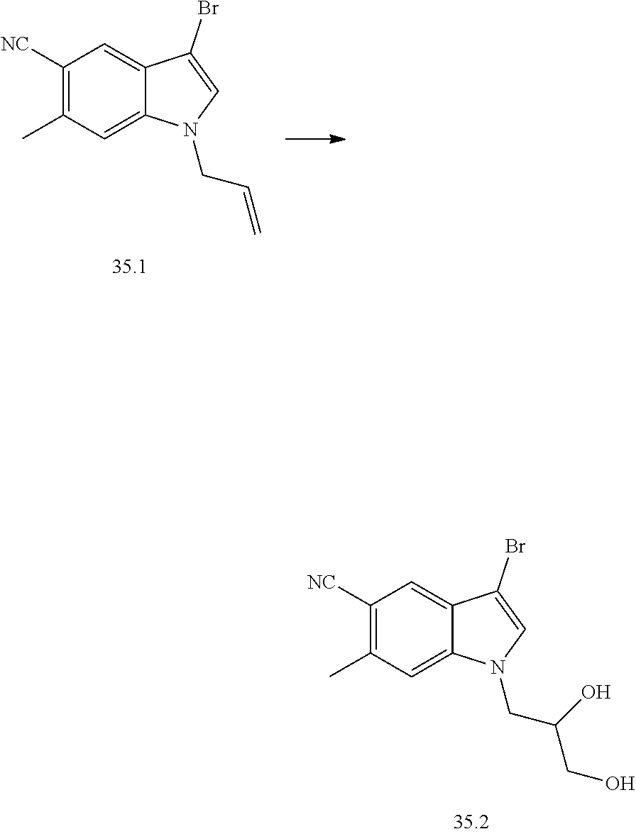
C1([NC])=C(C)C=C2C(=C1)C(Br)=CN2CC=C.C1([NC])=C(C)C=C2C(=C1)C(Br)=CN2CC(CO)O
